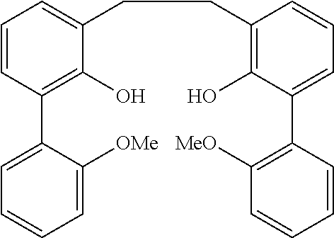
C1=CC(C2=CC=CC=C2[OMe])=C(O)C(CCC2=C(O)C(C3=C([MeO])C=CC=C3)=CC=C2)=C1
